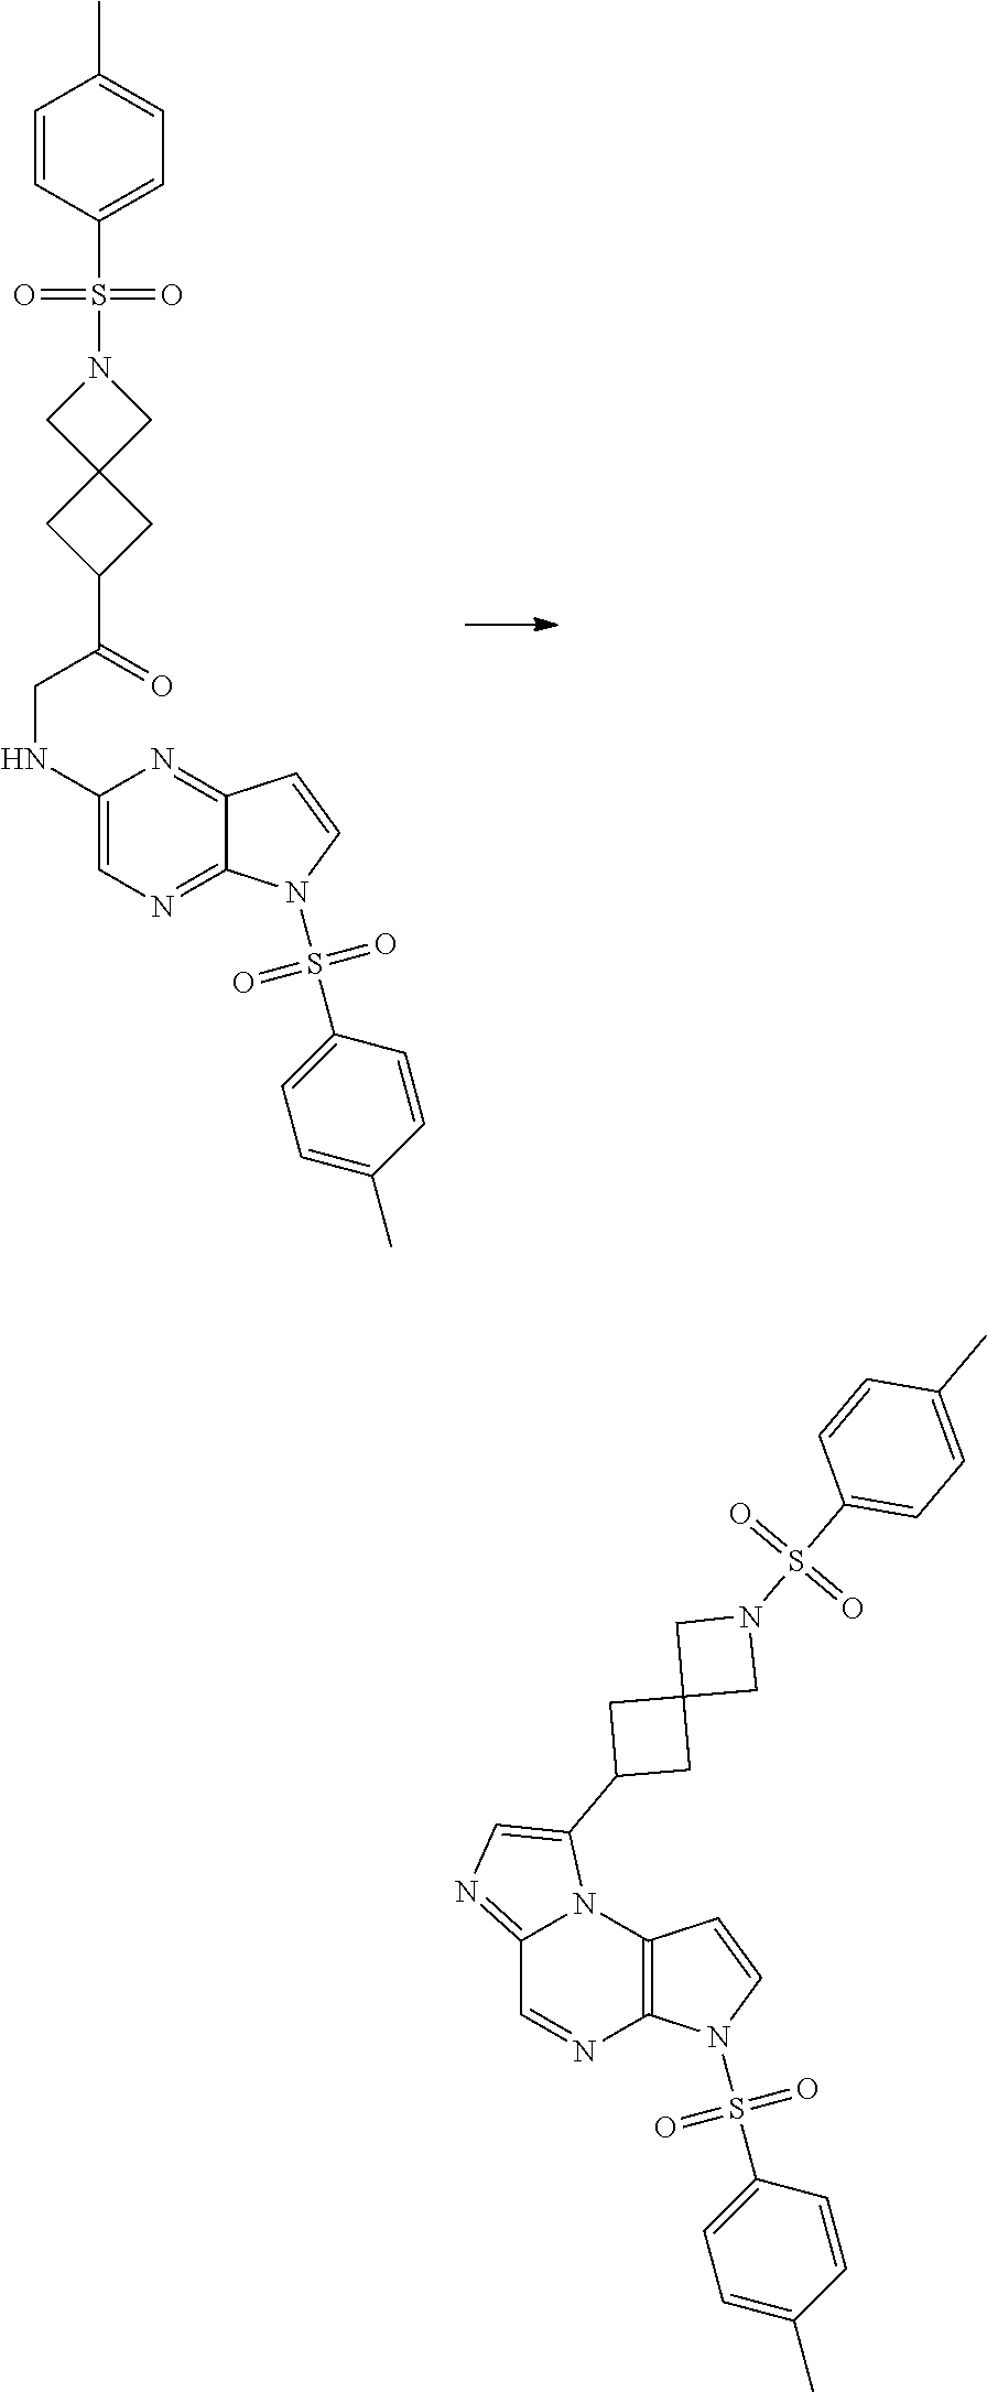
C1=CC(S(N2CC3(C2)CC(C(=O)CNC2=CN=C4C(=N2)C=CN4S(C2=CC=C(C)C=C2)(=O)=O)C3)(=O)=O)=CC=C1C.C12=NC=C(C3CC4(C3)CN(S(C3=CC=C(C)C=C3)(=O)=O)C4)N1C1=C(N=C2)N(S(C2=CC=C(C)C=C2)(=O)=O)C=C1
